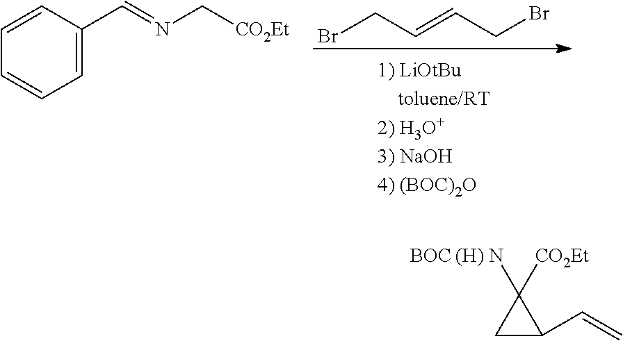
BrCC=CCBr.C1=CC=CC=C1C=NC[CO2Et].C1C([BOC (H) N])([CO2Et])C1C=C
